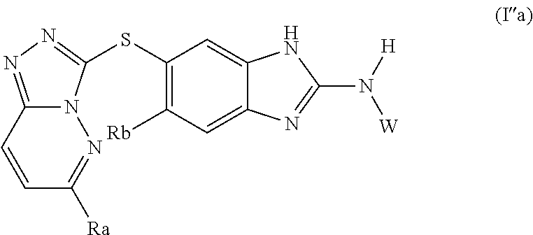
C1=CC2=NN=C(SC3=C([Rb])C=C4C(=C3)NC(N([H])[W])=N4)N2N=C1[Ra]
